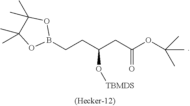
B1(CCC(O[TBMDS])CC(=O)OC(C)(C)C)OC(C)(C)C(C)(C)O1
